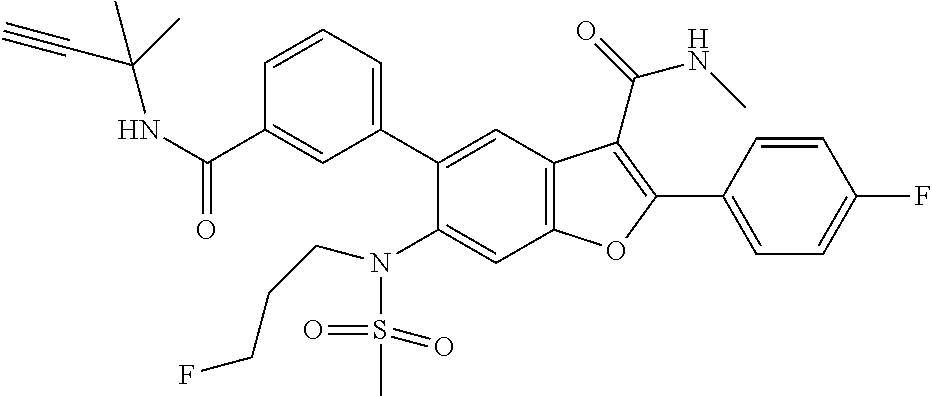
C1=CC=C(C2=CC3=C(C=C2N(S(C)(=O)=O)CCCF)OC(C2=CC=C(F)C=C2)=C3C(NC)=O)C=C1C(NC(C)(C#C)C)=O
